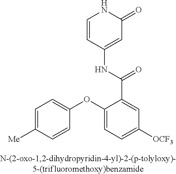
C1=CC(NC(C2=CC([OCF3])=CC=C2OC2=CC=C([Me])C=C2)=O)=CC(=O)N1
